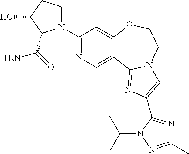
C1(N2CCC(O)C2C(=O)N)=NC=C2C(=C1)OCCN1C2=NC(C2=NC(C)=NN2C(C)C)=C1
